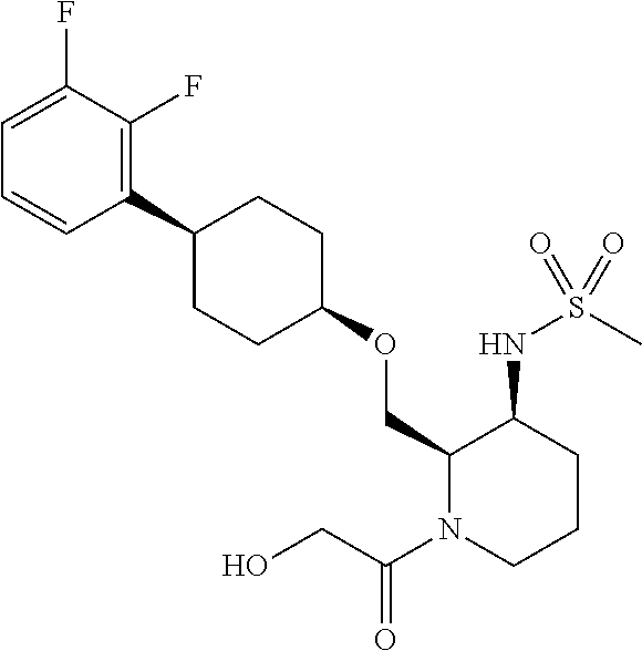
C1=C(F)C(F)=C(C2CCC(OCC3N(C(CO)=O)CCCC3NS(C)(=O)=O)CC2)C=C1
